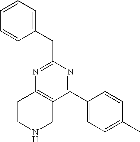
C1CNCC2=C1N=C(CC1=CC=CC=C1)N=C2C1=CC=C(C)C=C1
